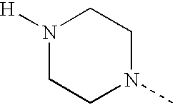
N1([H])CCN(C)CC1
